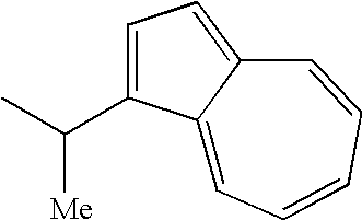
C(C1=CC=C2C1=CC=CC=C2)(C)[Me]
